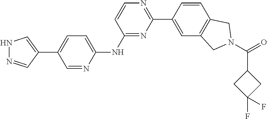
N1=C(NC2=CC=C(C3=CNN=C3)C=N2)C=CN=C1C1=CC2=C(C=C1)CN(C(C1CC(F)(F)C1)=O)C2
